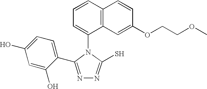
C1=CC2=C(C(N3C(S)=NN=C3C3=CC=C(O)C=C3O)=C1)C=C(OCCOC)C=C2
